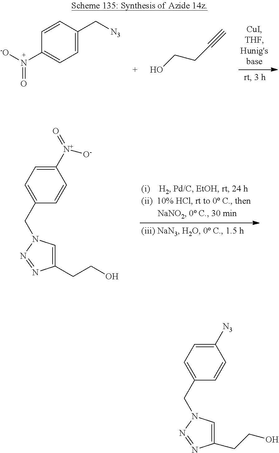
C1=CC(N([-O])=O)=CC=C1C[N3].OCCC#C.C1([N+]([O-])=O)=CC=C(CN2C=C(CCO)N=N2)C=C1.C1([N3])=CC=C(CN2C=C(CCO)N=N2)C=C1
